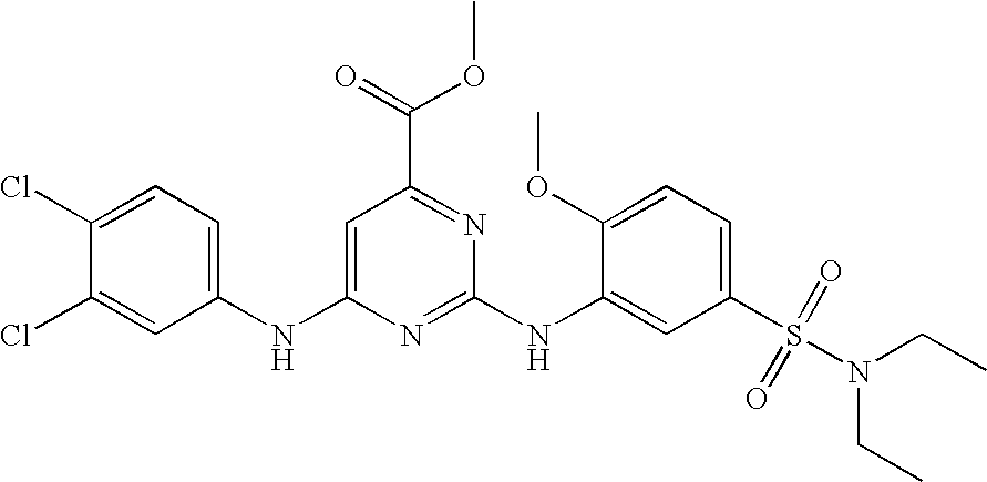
C1(Cl)=CC=C(NC2=CC(C(=O)OC)=NC(NC3=CC(S(N(CC)CC)(=O)=O)=CC=C3OC)=N2)C=C1Cl
